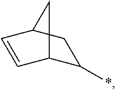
C1(*)C2C=CC(C1)C2
